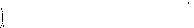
[V][A]
